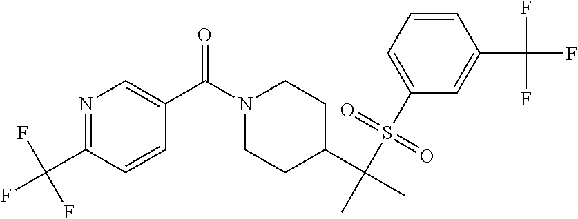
N1(C(C2=CN=C(C(F)(F)F)C=C2)=O)CCC(C(C)(S(C2=CC=CC(C(F)(F)F)=C2)(=O)=O)C)CC1
